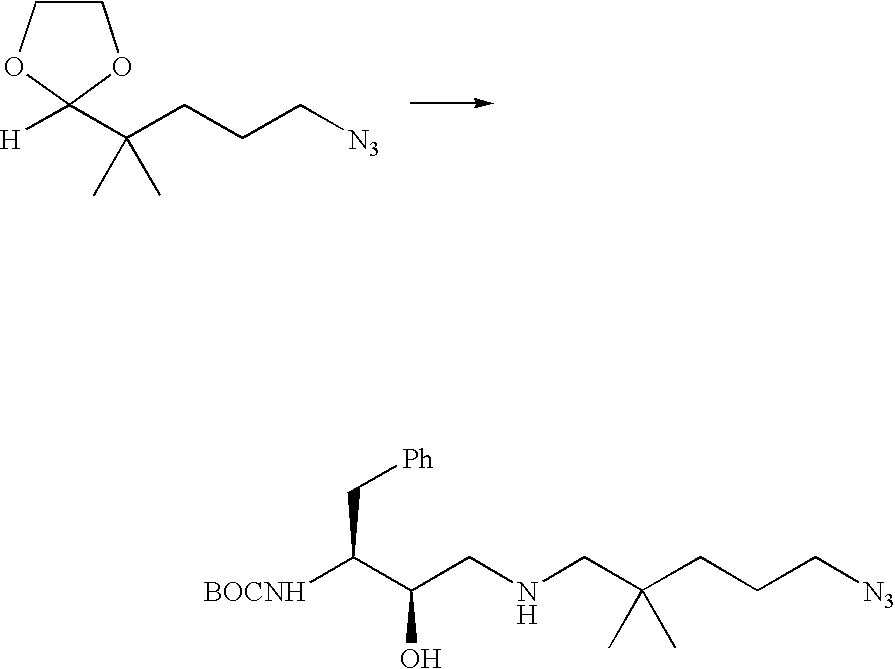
C1COC([H])(C(CCC[N3])(C)C)O1.[BOCNH]C(C(CNCC(CCC[N3])(C)C)O)C[Ph]
